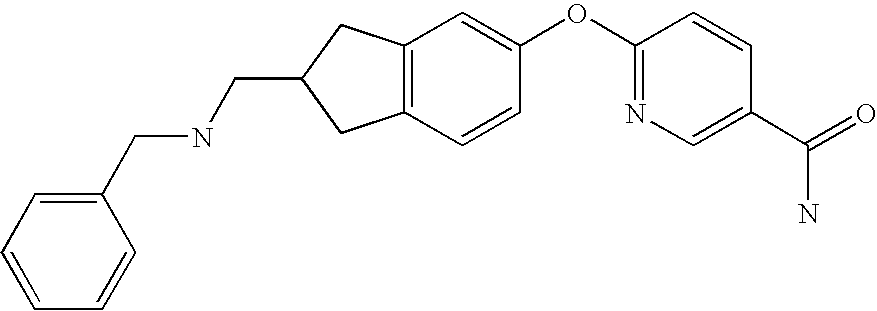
C12=C(C=C(OC3=NC=C(C(=O)N)C=C3)C=C1)CC(CNCC1=CC=CC=C1)C2
